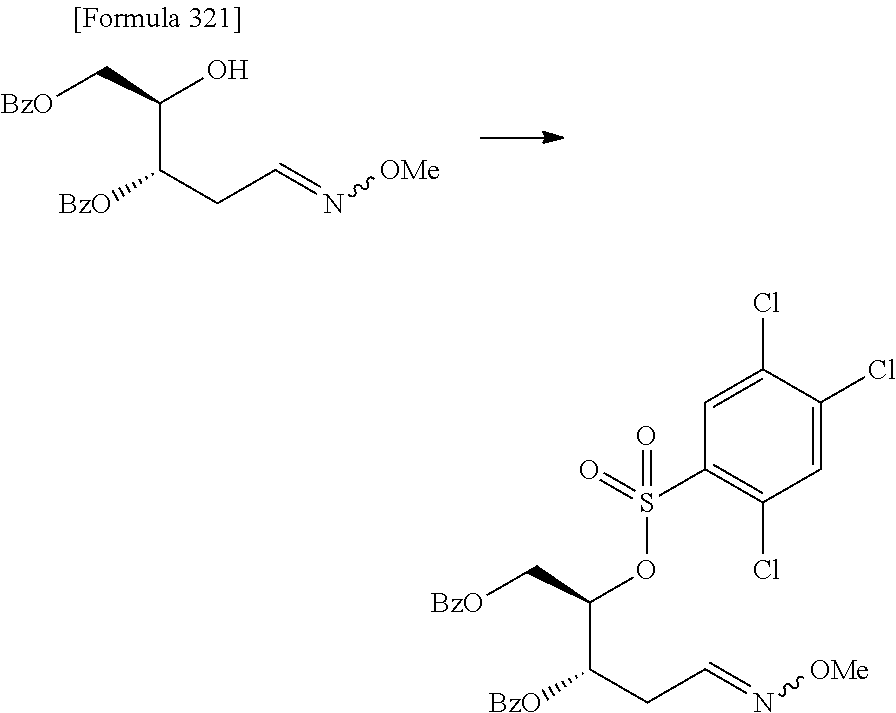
C([BzO])C(O)C(CC=N[OMe])[BzO].C([BzO])C(OS(=O)(C1=C(Cl)C=C(Cl)C(Cl)=C1)=O)C(CC=N[OMe])[BzO]
